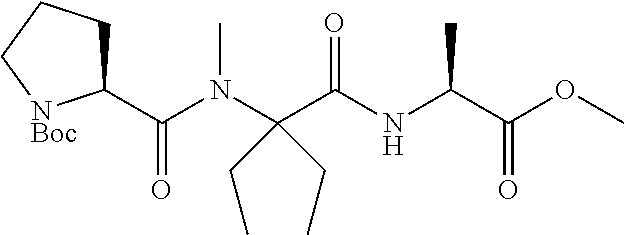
C1(C(N(C(C(NC(C(OC)=O)C)=O)(CC)CC)C)=O)CCC[NBoc]1
